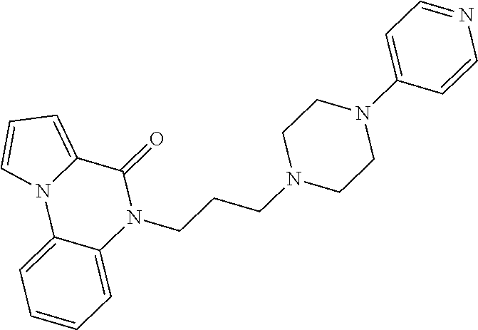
N1(CCCN2CCN(C3=CC=NC=C3)CC2)C(=O)C2=CC=CN2C2=CC=CC=C12
